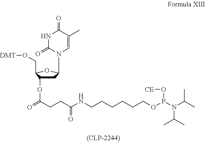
C1C(N2C=C(C)C(=O)NC2=O)OC(CO[DMT])C1OC(=O)CCC(NCCCCCCOP(N(C(C)C)C(C)C)O[CE])=O
